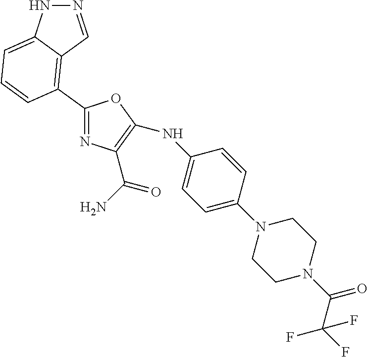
N1=CC2=C(C3=NC(C(N)=O)=C(NC4=CC=C(N5CCN(C(C(F)(F)F)=O)CC5)C=C4)O3)C=CC=C2N1
